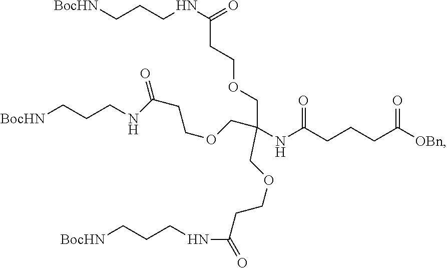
[BocHN]CCCNC(=O)CCOCC(NC(CCCC([OBn])=O)=O)(COCCC(NCCC[BocHN])=O)COCCC(NCCC[BocHN])=O
